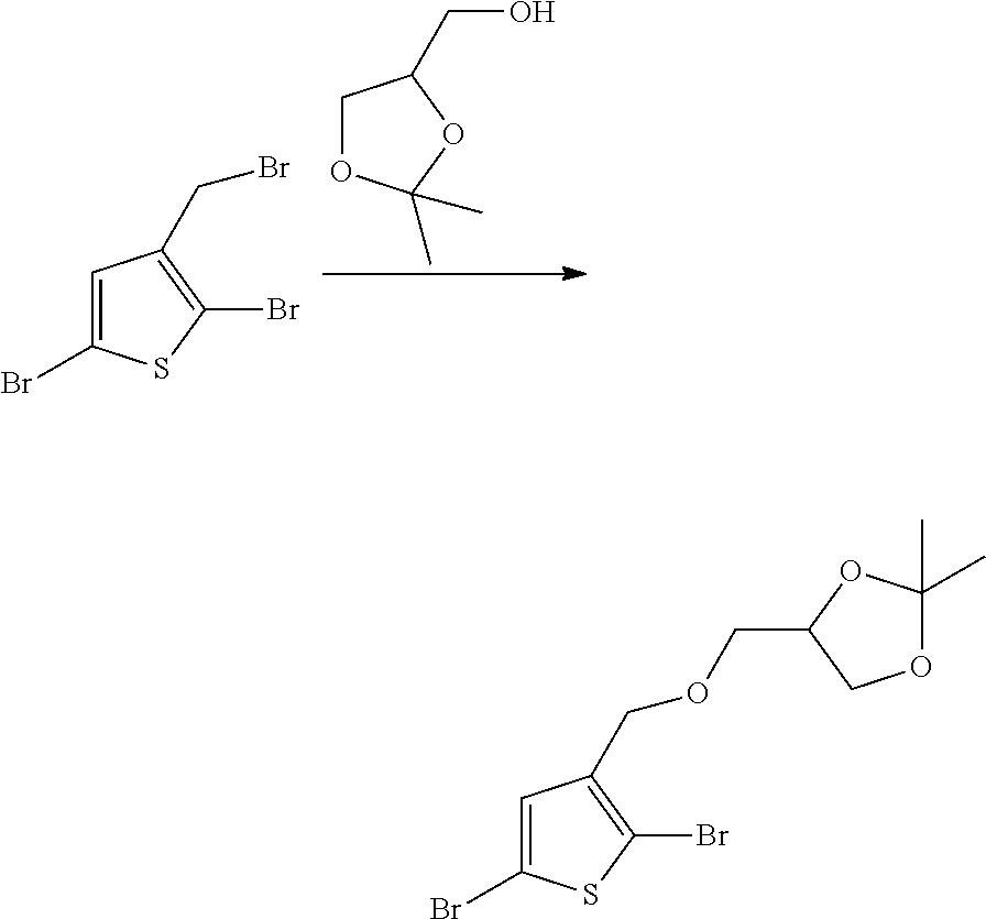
C1=C(Br)SC(Br)=C1CBr.C1OC(C)(C)OC1CO.C1=C(Br)SC(Br)=C1COCC1COC(C)(C)O1
